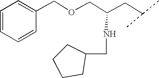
C1=CC=CC(COCC(CC(C)C)NCC2CCCC2)=C1
